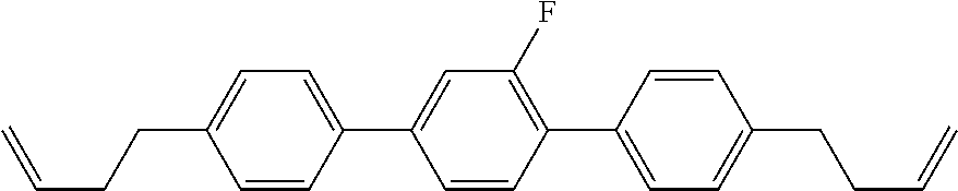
C1=CC(C2=CC=C(CCC=C)C=C2)=C(F)C=C1C1=CC=C(CCC=C)C=C1
